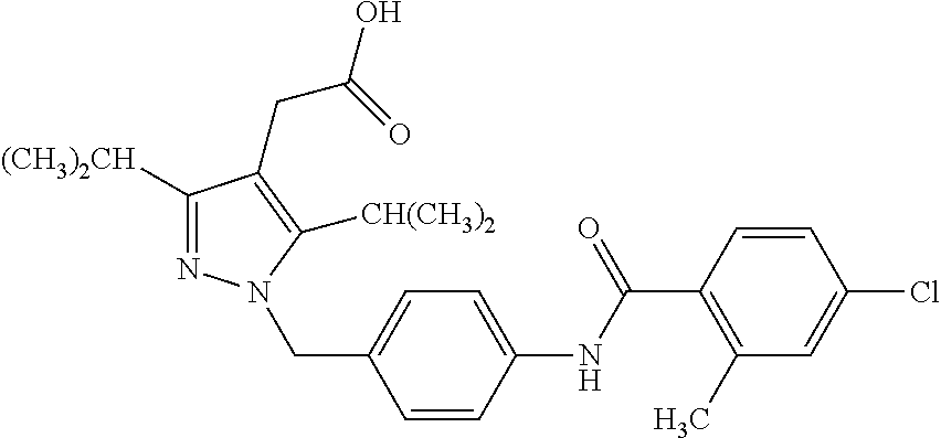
C1([(CH3)2CH])=NN(CC2=CC=C(NC(C3=C(C)C=C(Cl)C=C3)=O)C=C2)C([CH(CH3)2])=C1CC(=O)O
